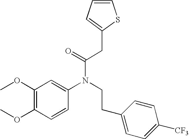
C1(OC)=C(OC)C=CC(N(CCC2=CC=C([CF3])C=C2)C(=O)CC2=CC=CS2)=C1
